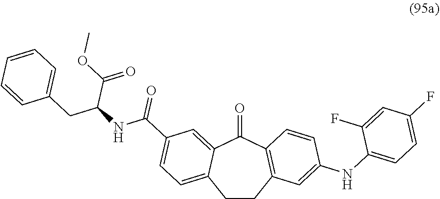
C1CC2=C(C(=O)C3=CC(C(NC(C(OC)=O)CC4=CC=CC=C4)=O)=CC=C13)C=CC(NC1=CC=C(F)C=C1F)=C2
